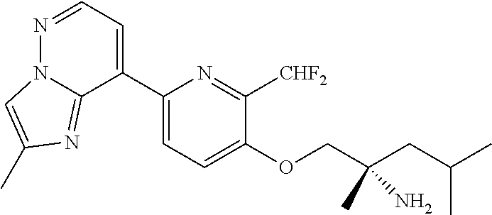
O(C1=CC=C(C2=CC=NN3C2=NC(C)=C3)N=C1[CHF2])CC(CC(C)C)(C)N
